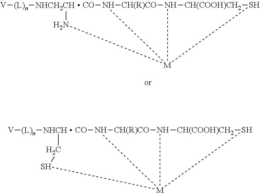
[V][(L)n][NHCH2CH]N[M]12N([CO])[CH(R)CO]N1[CH(COOH)CH2]S2.[V][(L)n][NHCH]CS[M]12N([CO])[CH(R)CO]N1[CH(COOH)CH2]S2
